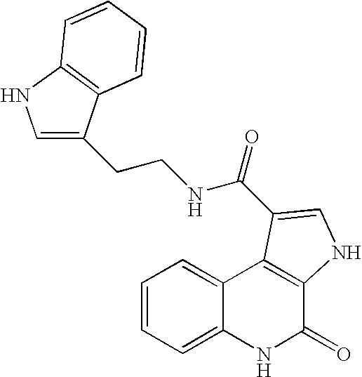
C1=CC=C2C(=C1)C1=C(C(=O)N2)NC=C1C(=O)NCCC1=CNC2=C1C=CC=C2
